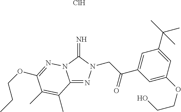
C12=NN(CC(C3=CC(C(C)(C)C)=CC(OCCO)=C3)=O)C(=N)N1N=C(OCCC)C(C)=C2C.Cl
